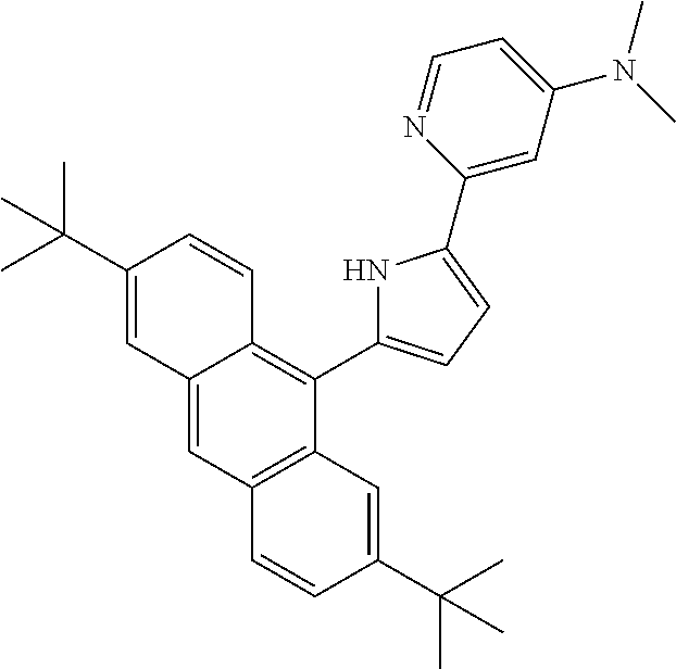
C12=CC3=C(C(C4=CC=C(C5=CC(N(C)C)=CC=N5)N4)=C1C=CC(C(C)(C)C)=C2)C=C(C(C)(C)C)C=C3
